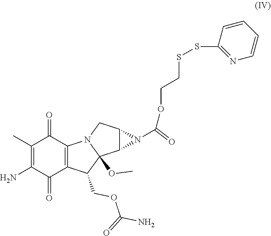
C1(C)=C(N)C(=O)C2=C(C1=O)N1C(OC)(C2COC(N)=O)C2C(C1)N2C(OCCSSC1=NC=CC=C1)=O
